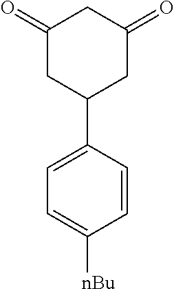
C1(=O)CC(C2=CC=C([nBu])C=C2)CC(=O)C1
